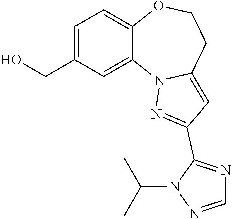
C1=C(CO)C=C2C(=C1)OCCC1=CC(C3=NC=NN3C(C)C)=NN21
